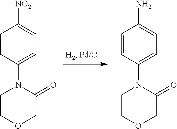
C1=CC(N2CCOCC2=O)=CC=C1[NO2].C1=CC(N2CCOCC2=O)=CC=C1N
